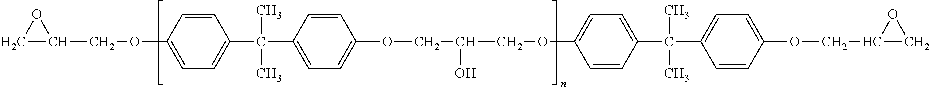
C1C(COC2=CC=C(C(C3=CC=C(OCC(COC4=CC=C(C(C5=CC=C(OCC6OC6)C=C5)(C)C)C=C4)O)C=C3)(C)C)C=C2)O1
